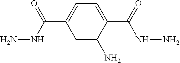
NNC(C1=CC=C(C(=O)NN)C(N)=C1)=O
